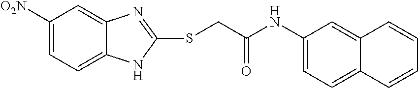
C1([O2N])=CC=C2C(=C1)N=C(SCC(NC1=CC=C3C(=C1)C=CC=C3)=O)N2
